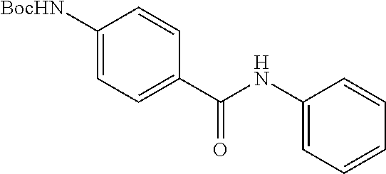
C1([BocHN])=CC=C(C(=O)NC2=CC=CC=C2)C=C1
